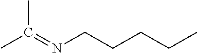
CC(=NCCCCC)C
